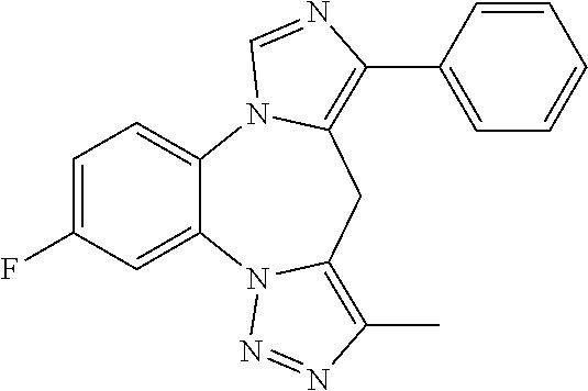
C1=C(F)C=C2C(=C1)N1C(=C(C3=CC=CC=C3)N=C1)CC1=C(C)N=NN21
